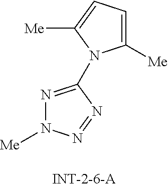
N1=C(N2C([Me])=CC=C2[Me])N=NN1[Me]
